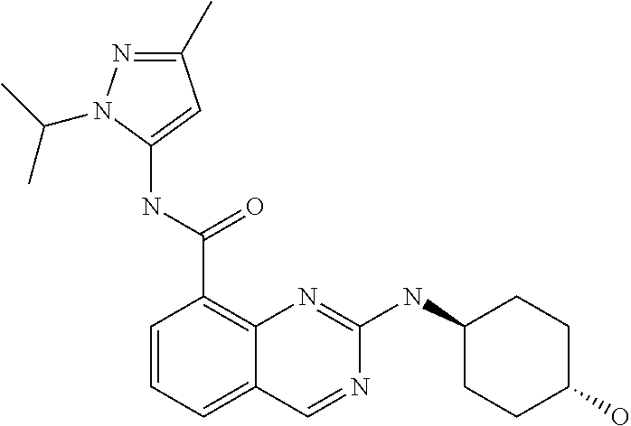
C1=CC=C2C(=C1C(NC1=CC(C)=NN1C(C)C)=O)N=C(NC1CCC(O)CC1)N=C2
